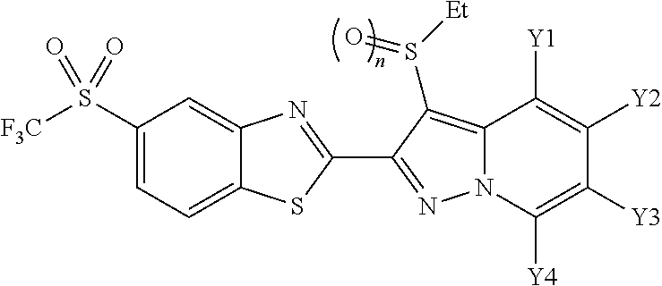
C12=CC=C(S([F3C])(=O)=O)C=C1N=C(C1=NN3C(=C1S([Et])=O)C([Y1])=C([Y2])C([Y3])=C3[Y4])S2
